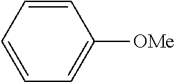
C1=CC=CC=C1[OMe]
